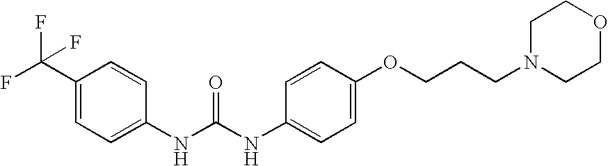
C1(C(F)(F)F)=CC=C(NC(NC2=CC=C(OCCCN3CCOCC3)C=C2)=O)C=C1
